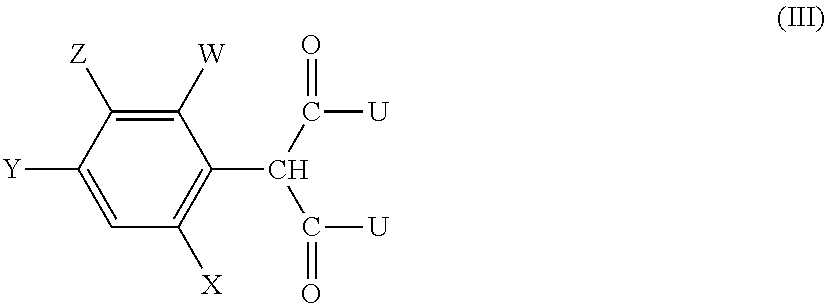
C1([W])=C([Z])C([Y])=CC([X])=C1C(C([U])=O)C([U])=O
